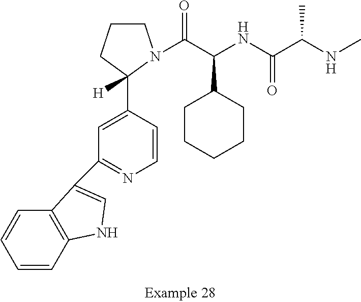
C1CCC(C2=CC(C3=CNC4=C3C=CC=C4)=NC=C2)([H])N1C(C(NC(C(NC)C)=O)C1CCCCC1)=O
